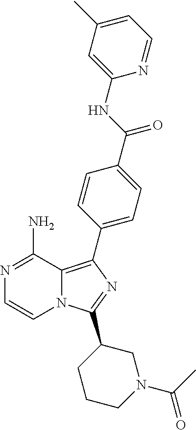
NC1=NC=CN2C1=C(C1=CC=C(C(NC3=CC(C)=CC=N3)=O)C=C1)N=C2C1CCCN(C(=O)C)C1
